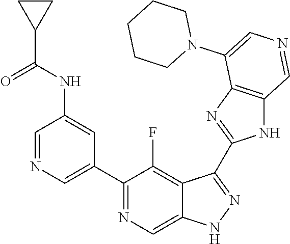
C1(C2=CN=CC(NC(=O)C3CC3)=C2)=NC=C2C(=C1F)C(C1=NC3=C(N1)C=NC=C3N1CCCCC1)=NN2
